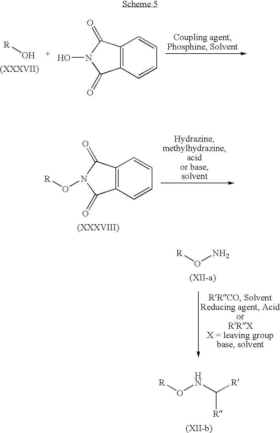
[R]O.C12=C(C=CC=C1)C(=O)N(O)C2=O.C12=C(C=CC=C1)C(=O)N(O[R])C2=O.NO[R].[R]ONC([R])[R]
